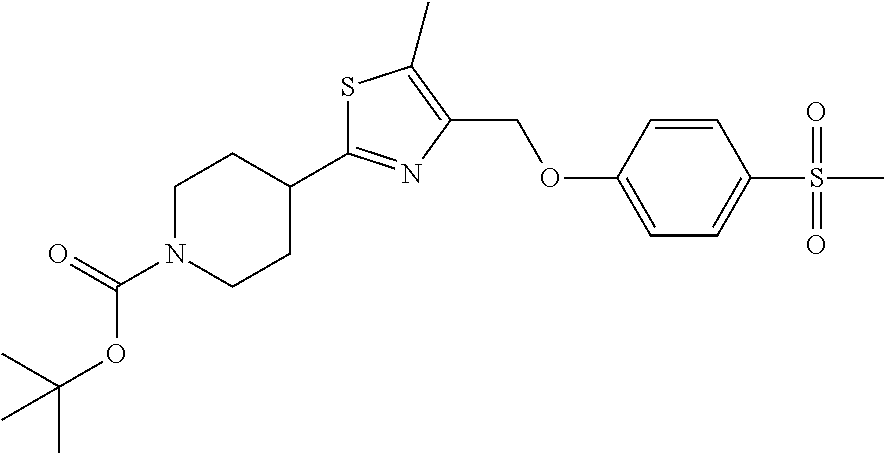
S1C(C2CCN(C(=O)OC(C)(C)C)CC2)=NC(COC2=CC=C(S(C)(=O)=O)C=C2)=C1C
